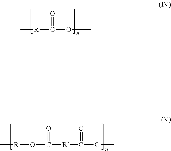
C[R]C(=O)OC.C[R]OC([R]C(OC)=O)=O
